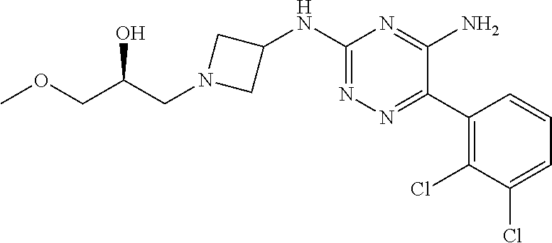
C1(NC2=NN=C(C3=C(Cl)C(Cl)=CC=C3)C(N)=N2)CN(CC(COC)O)C1
